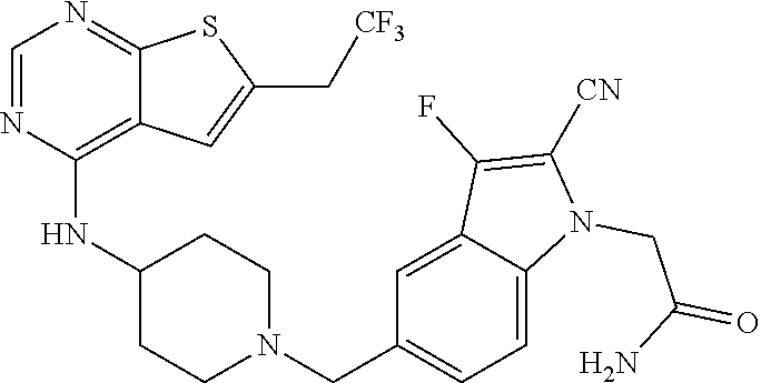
C1=NC(NC2CCN(CC3=CC=C4C(=C3)C(F)=C([CN])N4CC(=O)N)CC2)=C2C(=N1)SC(C[CF3])=C2
